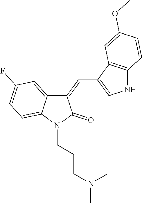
C12=CC(F)=CC=C1N(CCCN(C)C)C(=O)C2=CC1=CNC2=C1C=C(OC)C=C2
